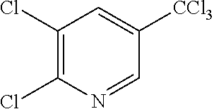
C1(Cl)=C(Cl)N=CC([CCl3])=C1
